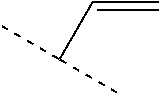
C(=C)C(C)C
